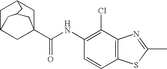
C1C2CC3(C(NC4=C(Cl)C5=C(C=C4)SC(C)=N5)=O)CC1CC(C2)C3
